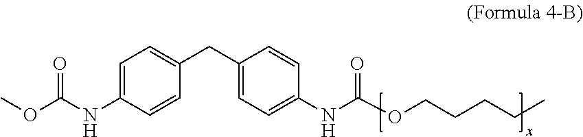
C1=C(NC(OC)=O)C=CC(CC2=CC=C(NC(OCCCCC)=O)C=C2)=C1
